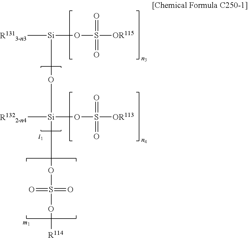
[R1313-n3][Si](OS([OR115])(=O)=O)O[Si]([R1322-n4])(OS([OR113])(=O)=O)OS(O[R114])(=O)=O
